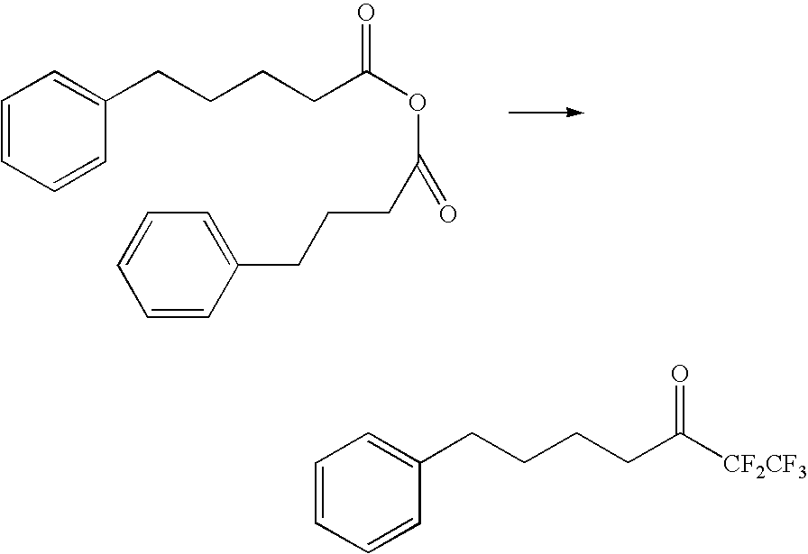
C1=CC=CC(CCCCC(OC(CCCC2=CC=CC=C2)=O)=O)=C1.C1=CC=CC(CCCCC([CF2CF3])=O)=C1
